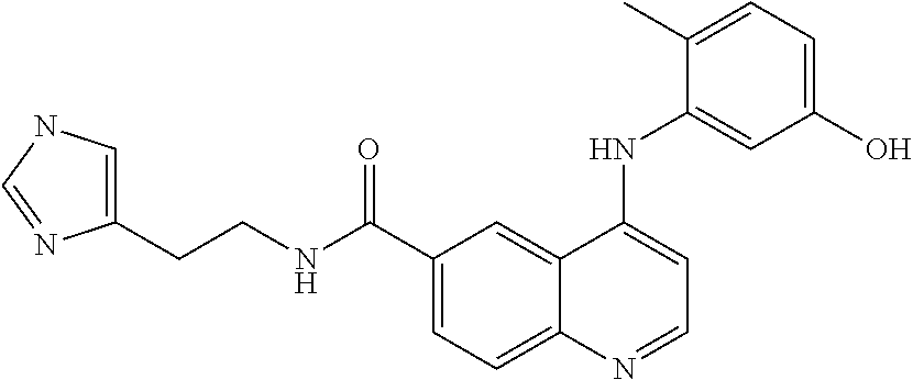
C1(C(=O)NCCC2=CNC=N2)=CC=C2C(=C1)C(NC1=CC(O)=CC=C1C)=CC=N2
